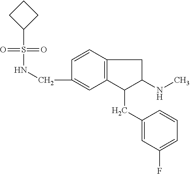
C(C1=CC2=C(C=C1)CC(NC)C2CC1=CC(F)=CC=C1)NS(=O)(=O)C1CCC1
